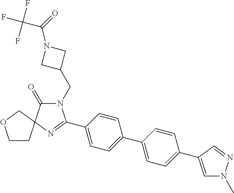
N1(CC2CN(C(=O)C(F)(F)F)C2)C(=O)C2(N=C1C1=CC=C(C3=CC=C(C4=CN(C)N=C4)C=C3)C=C1)COCC2
